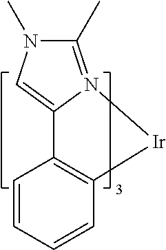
C1=CC2=C(C=C1)[Ir]N1=C(C)N(C)C=C21
